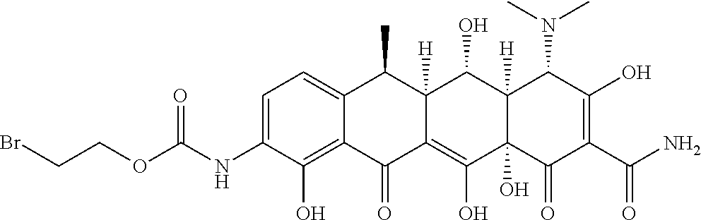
C1=C(NC(OCCBr)=O)C(O)=C2C(=C1)C(C)C1([H])C(=C(O)C3(O)C([H])(C1O)C(N(C)C)C(O)=C(C(N)=O)C3=O)C2=O
